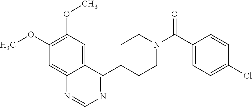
C12=CC(OC)=C(OC)C=C1N=CN=C2C1CCN(C(C2=CC=C(Cl)C=C2)=O)CC1
